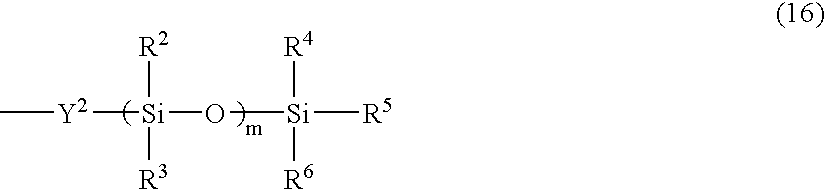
C[Y2][Si]([R2])([R3])O[Si]([R4])([R6])[R5]
